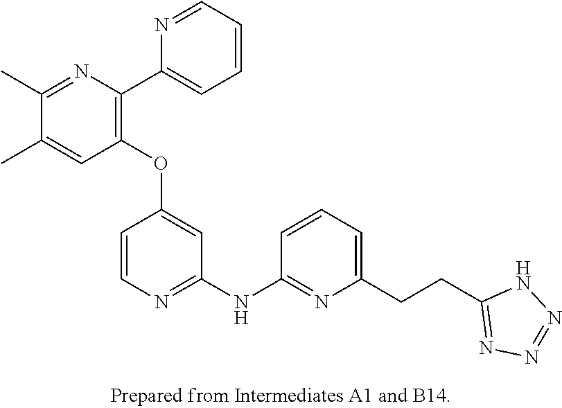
C1=CC=NC(C2=C(OC3=CC(NC4=NC(CCC5=NN=NN5)=CC=C4)=NC=C3)C=C(C)C(C)=N2)=C1
